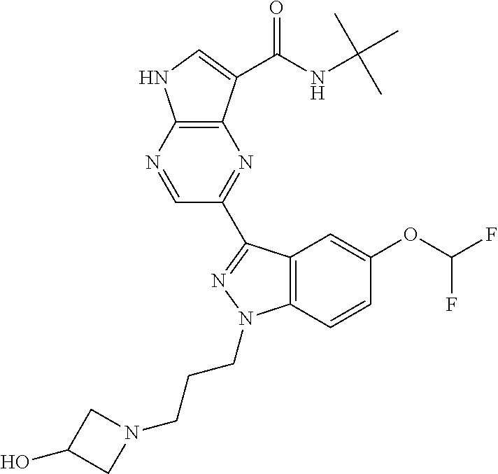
C12=C(N=CC(C3=NN(CCCN4CC(O)C4)C4=C3C=C(OC(F)F)C=C4)=N1)NC=C2C(NC(C)(C)C)=O
